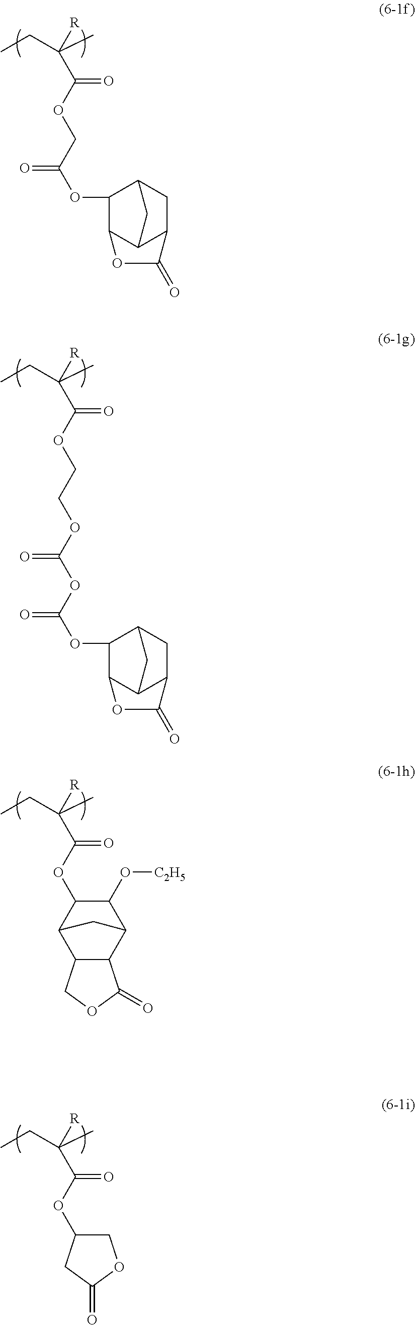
CCC(C)(C(OCC(OC1C2C3C(CC1C3)C(=O)O2)=O)=O)[R].CCC(C)(C(OC1C(O[C2H5])C2C3C(C1C2)COC3=O)=O)[R].CCC(C)(C(OC1COC(=O)C1)=O)[R].CCC(C)(C(OCCOC(OC(OC1C2C3C(CC1C3)C(=O)O2)=O)=O)=O)[R]
